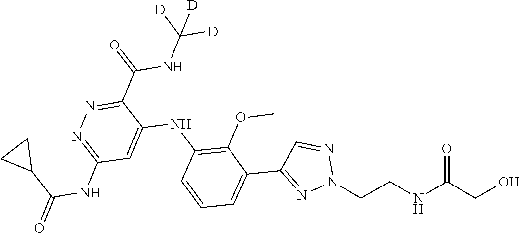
OCC(NCCN1N=CC(C2=CC=CC(NC3=CC(NC(C4CC4)=O)=NN=C3C(NC([D])([D])[D])=O)=C2OC)=N1)=O
